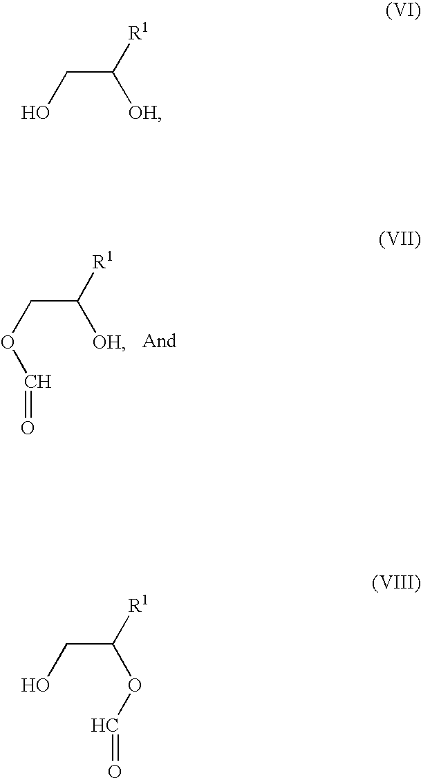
C(COC=O)([OH])[R1].C(CO)([R1])[OH].C(CO)([R1])OC=O
